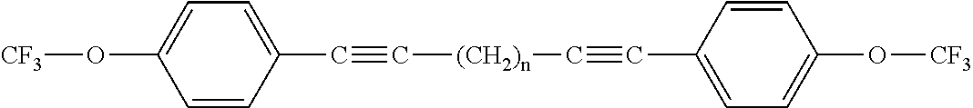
C1=CC(C#C[(CH2)n]C#CC2=CC=C(O[CF3])C=C2)=CC=C1O[CF3]
